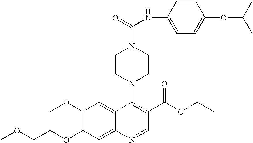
C1(OC)=C(OCCOC)C=C2C(=C1)C(N1CCN(C(=O)NC3=CC=C(OC(C)C)C=C3)CC1)=C(C(OCC)=O)C=N2
